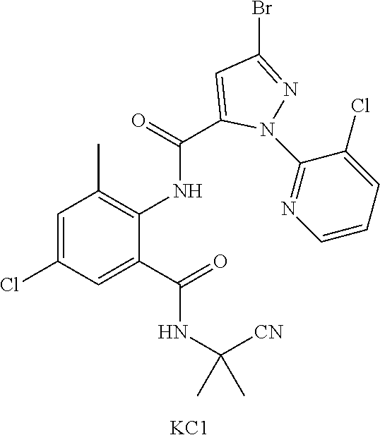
C(=O)(NC1=C(C)C=C(Cl)C=C1C(=O)NC(C)([CN])C)C1=CC(Br)=NN1C1=NC=CC=C1Cl.[KC1]
